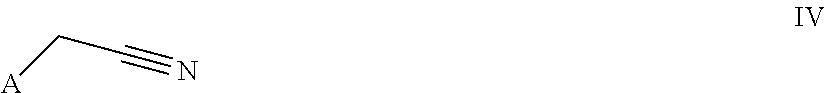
N#CC[A]
